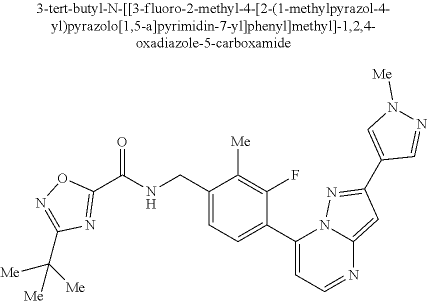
C1(CNC(C2=NC(C([Me])([Me])[Me])=NO2)=O)=CC=C(C2=CC=NC3=CC(C4=CN([Me])N=C4)=NN23)C(F)=C1[Me]
